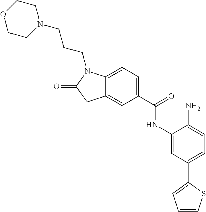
C12=CC(C(=O)NC3=CC(C4=CC=CS4)=CC=C3N)=CC=C1N(CCCN1CCOCC1)C(=O)C2
